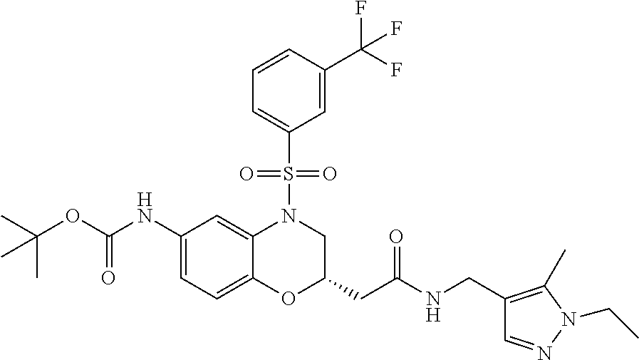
C1(NC(OC(C)(C)C)=O)=CC=C2C(=C1)N(S(C1=CC=CC(C(F)(F)F)=C1)(=O)=O)CC(CC(=O)NCC1=C(C)N(CC)N=C1)O2
